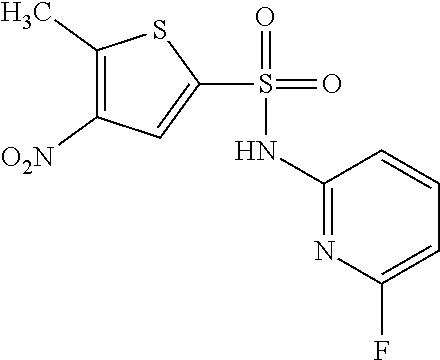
C1(NS(=O)(=O)C2=CC([O2N])=C(C)S2)=NC(F)=CC=C1
